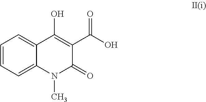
C1=CC=C2C(=C1)C(O)=C(C(O)=O)C(=O)N2C
